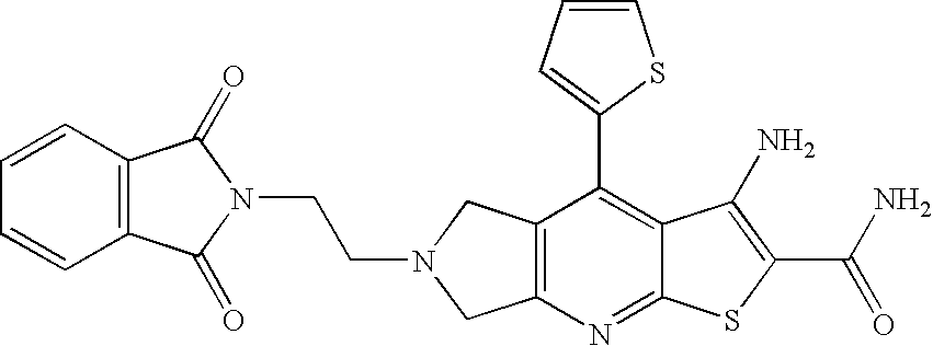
C12=C(CN(CCN3C(=O)C4=C(C3=O)C=CC=C4)C1)C(C1=CC=CS1)=C1C(=N2)SC(C(N)=O)=C1N
